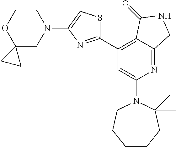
C1(C2=NC(N3CCOC4(C3)CC4)=CS2)=C2C(=NC(N3CCCCCC3(C)C)=C1)CNC2=O
